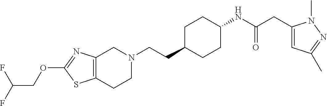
C(CC1CCC(NC(CC2=CC(C)=NN2C)=O)CC1)N1CC2=C(CC1)SC(OCC(F)F)=N2
